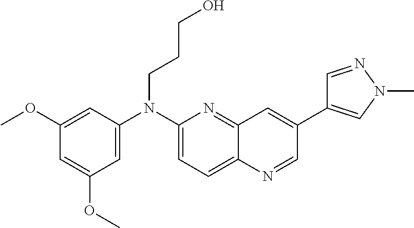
C1=C(N(C2=CC=C3C(=N2)C=C(C2=CN(C)N=C2)C=N3)CCCO)C=C(OC)C=C1OC
